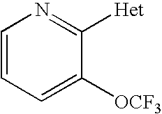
C1=CC=C([OCF3])C([Het])=N1
